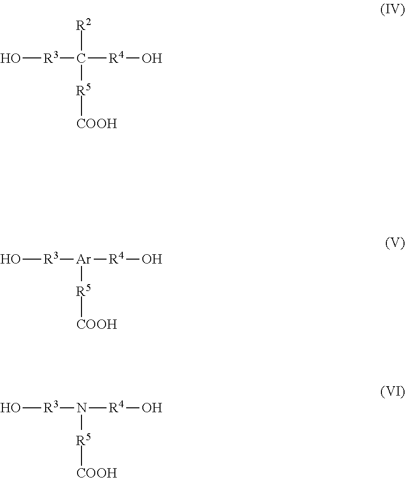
O[R3]C([R4]O)([R2])[R5][COOH].O[R3][Ar]([R4]O)[R5][COOH].O[R3]N([R4]O)[R5][COOH]
